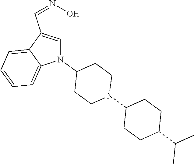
N1(C2CCN(C3CCC(C(C)C)CC3)CC2)C=C(C=NO)C2=CC=CC=C12
